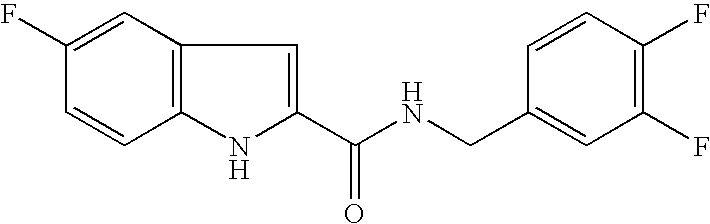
C1(C(NCC2=CC(F)=C(F)C=C2)=O)=CC2=C(N1)C=CC(F)=C2
